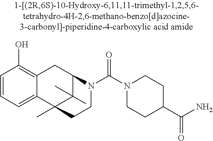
C1=CC=C2C(=C1O)CC1C(C)(C)C2(C)CCN1C(N1CCC(C(N)=O)CC1)=O
